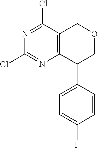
N1=C(Cl)C2=C(N=C1Cl)C(C1=CC=C(F)C=C1)COC2
